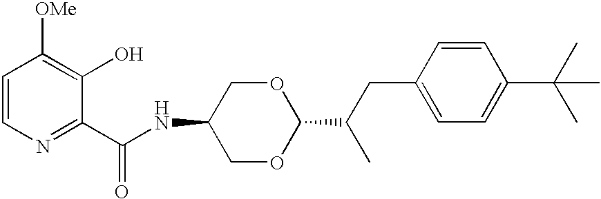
C(C1=NC=CC([OMe])=C1O)(=O)NC1COC(C(CC2=CC=C(C(C)(C)C)C=C2)C)OC1
